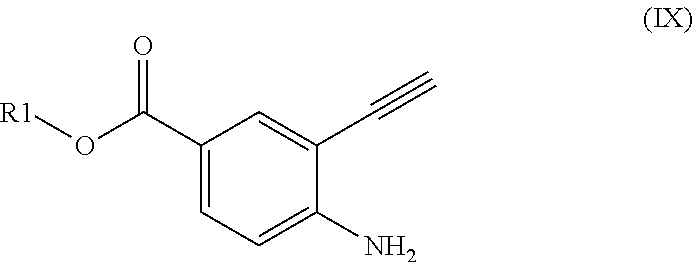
C1(C(O[R1])=O)=CC=C(N)C(C#C)=C1
